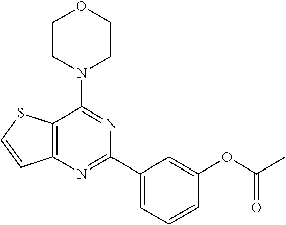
C12=C(N=C(C3=CC=CC(OC(C)=O)=C3)N=C1N1CCOCC1)C=CS2
